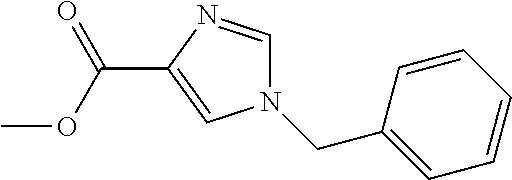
O(C(=O)C1=CN(CC2=CC=CC=C2)C=N1)C
